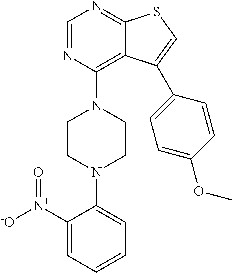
C1=NC(N2CCN(C3=CC=CC=C3[N+]([-O])=O)CC2)=C2C(=N1)SC=C2C1=CC=C(OC)C=C1
